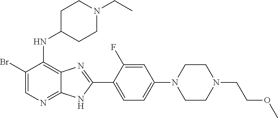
BrC1=CN=C2C(=C1NC1CCN(CC)CC1)N=C(C1=CC=C(N3CCN(CCOC)CC3)C=C1F)N2
